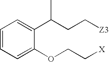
C1=CC=C(OCC[X])C(C(CC[Z3])C)=C1
